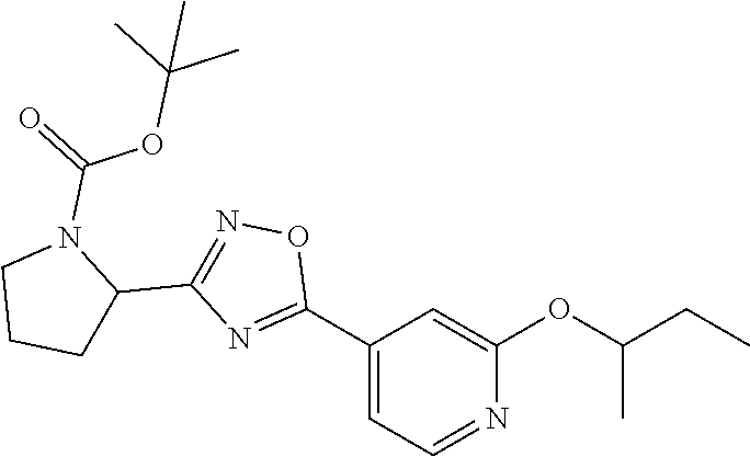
C1(C2=NC(C3N(C(=O)OC(C)(C)C)CCC3)=NO2)=CC=NC(OC(CC)C)=C1
